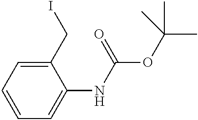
C1(NC(OC(C)(C)C)=O)=CC=CC=C1CI
